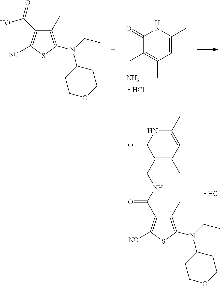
C1(C)=C(N(CC)C2CCOCC2)SC([NC])=C1C(NCC1=C(C)C=C(C)NC1=O)=O.[ HCl].C1(=O)C(CN)=C(C)C=C(C)N1.[ HCl].C1(C)=C(N(CC)C2CCOCC2)SC([NC])=C1C(O)=O
